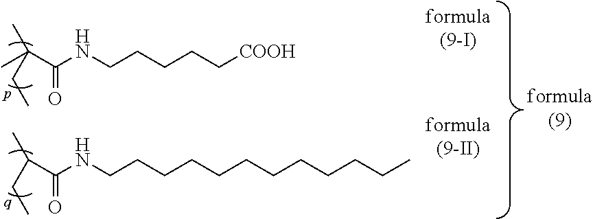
C(CCNC(C(C)CC)=O)CCCCCCCCC.C(CCNC(C(C)(C)CC)=O)CC[COOH]
